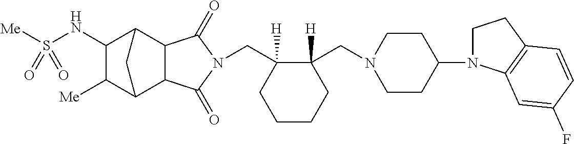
C(C1([H])C(CN2CCC(N3CCC4=C3C=C(F)C=C4)CC2)([H])CCCC1)N1C(=O)C2C3C([Me])C(NS([Me])(=O)=O)C(C2C1=O)C3
